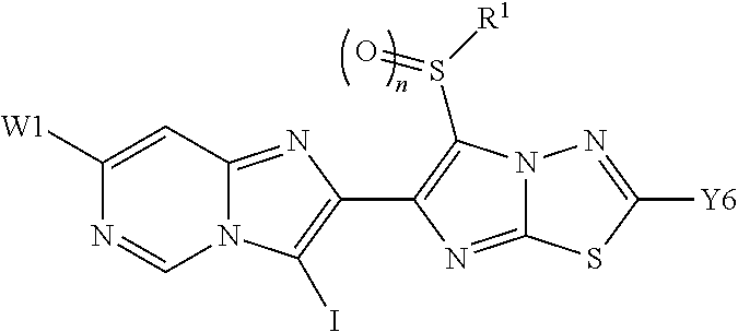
N12C(=NC(C3=C(S([R1])=O)N4C(=N3)SC([Y6])=N4)=C1I)C=C([W1])N=C2
